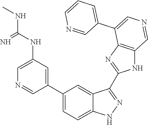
C(NC1=CN=CC(C2=CC=C3C(=C2)C(C2=NC4=C(N2)C=NC=C4C2=CC=CN=C2)=NN3)=C1)(NC)=N
